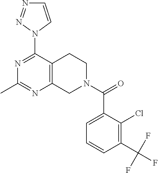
N1=C(N2C=CN=N2)C2=C(N=C1C)CN(C(=O)C1=CC=CC(C(F)(F)F)=C1Cl)CC2
